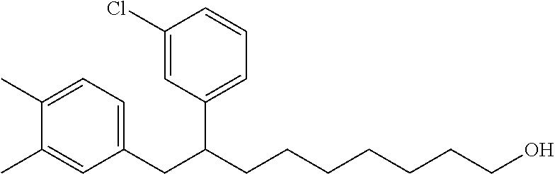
C1=C(CC(C2=CC=CC(Cl)=C2)CCCCCCCO)C=C(C)C(C)=C1
